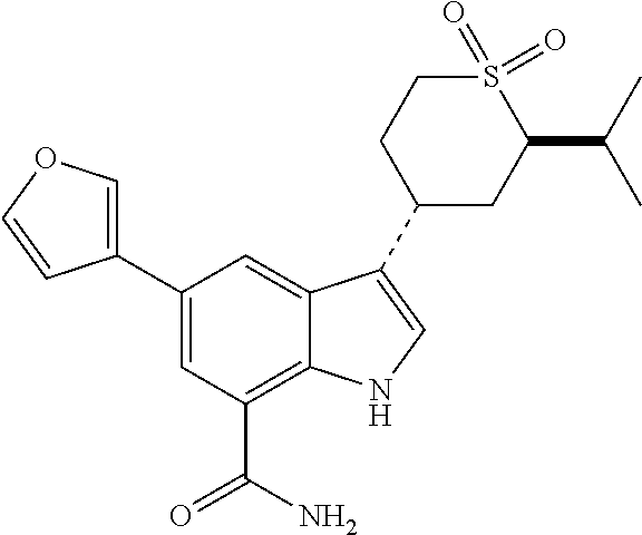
C1(C2=COC=C2)=CC(C(=O)N)=C2C(=C1)C(C1CC(C(C)C)S(=O)(=O)CC1)=CN2
